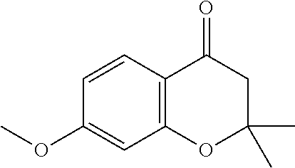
C1=CC2=C(C=C1OC)OC(C)(C)CC2=O
